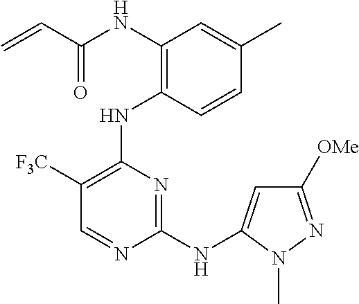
N(C1=C(NC2=C([F3C])C=NC(NC3=CC([OMe])=NN3C)=N2)C=CC(C)=C1)C(C=C)=O
